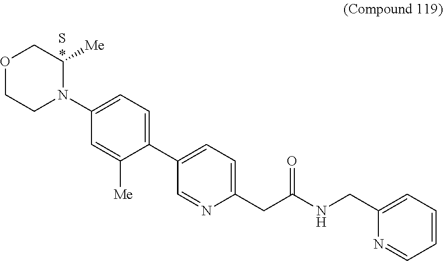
C1(C2=CC=C(CC(NCC3=CC=CC=N3)=O)N=C2)=CC=C(N2C([Me])COCC2)C=C1[Me].S
